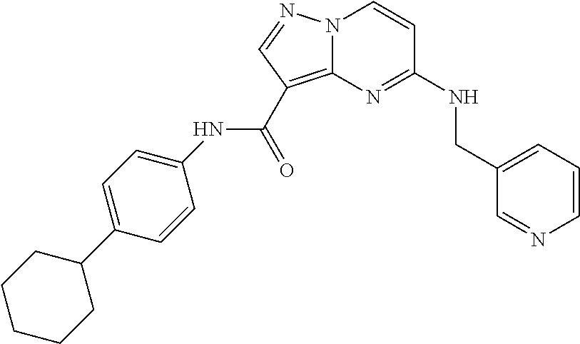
C1=CN=CC(CNC2=NC3=C(C(NC4=CC=C(C5CCCCC5)C=C4)=O)C=NN3C=C2)=C1
